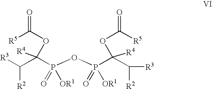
C(P(OP(C(C([R3])[R2])(OC(=O)[R5])[R4])(=O)[OR1])(=O)[OR1])(OC(=O)[R5])([R4])C([R2])[R3]
